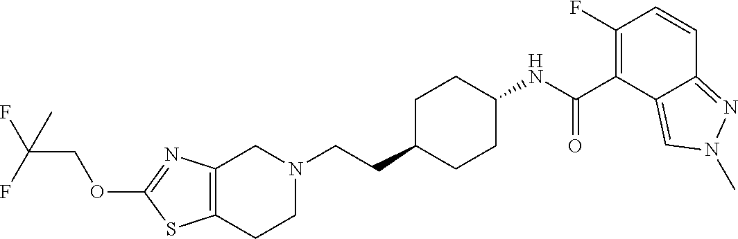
C12=C(CCN(CCC3CCC(NC(C4=C(F)C=CC5=NN(C)C=C45)=O)CC3)C1)SC(OCC(C)(F)F)=N2
